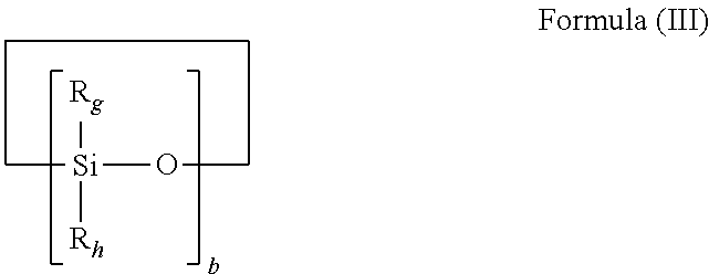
[Rg][Si]([Rh])O
